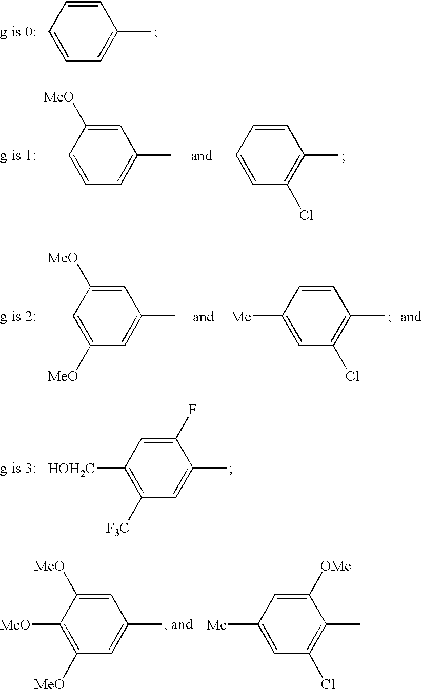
C1=CC=C(C)C=C1.C1=CC=C(C)C=C1[MeO].C1=CC(Cl)=C(C)C=C1.C1=C([MeO])C=C(C)C=C1[MeO].C1([Me])=CC(Cl)=C(C)C=C1.C1([HOH2C])=C([F3C])C=C(C)C(F)=C1.C1([MeO])=C([MeO])C=C(C)C=C1[MeO].C1([Me])=CC(Cl)=C(C)C([OMe])=C1
